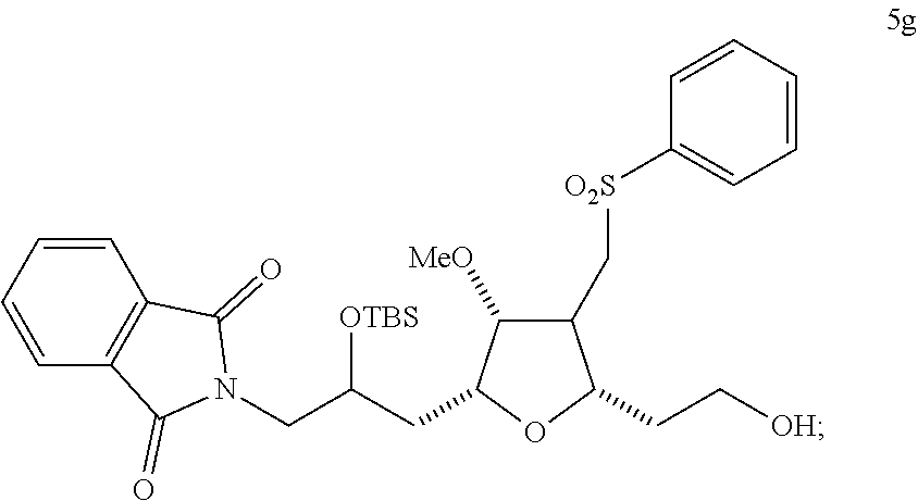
C1=CC=CC2=C1C(=O)N(CC(CC1C([MeO])C(C[O2S]C3=CC=CC=C3)C(CC[OH])O1)[OTBS])C2=O
